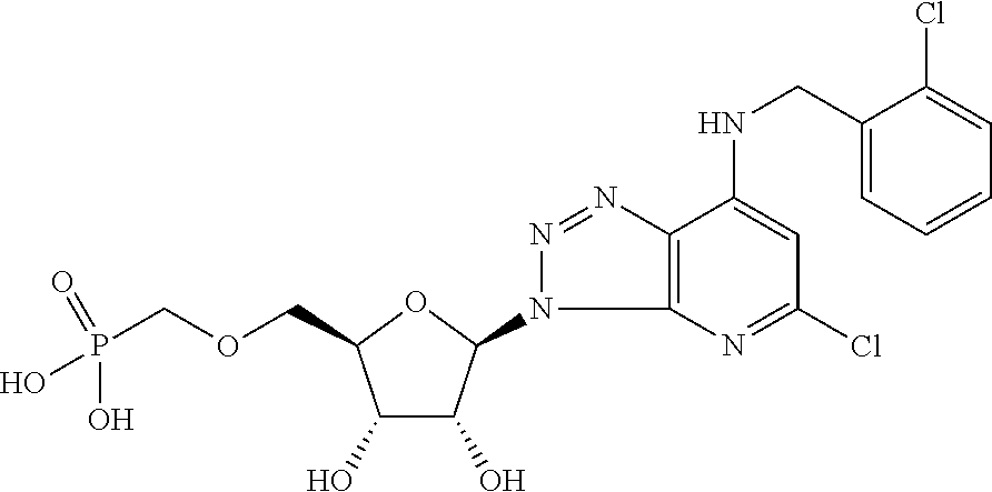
C(OCC1C(O)C(O)C(N2C3=C(N=N2)C(NCC2=CC=CC=C2Cl)=CC(Cl)=N3)O1)P(=O)(O)O
